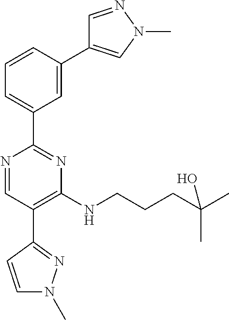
N1=CC(C2=NN(C)C=C2)=C(NCCCC(C)(C)O)N=C1C1=CC=CC(C2=CN(C)N=C2)=C1
